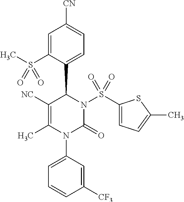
C1([NC])=C(C)N(C2=CC=CC([CF3])=C2)C(=O)N(S(C2=CC=C(C)S2)(=O)=O)C1C1=CC=C([CN])C=C1S(C)(=O)=O
